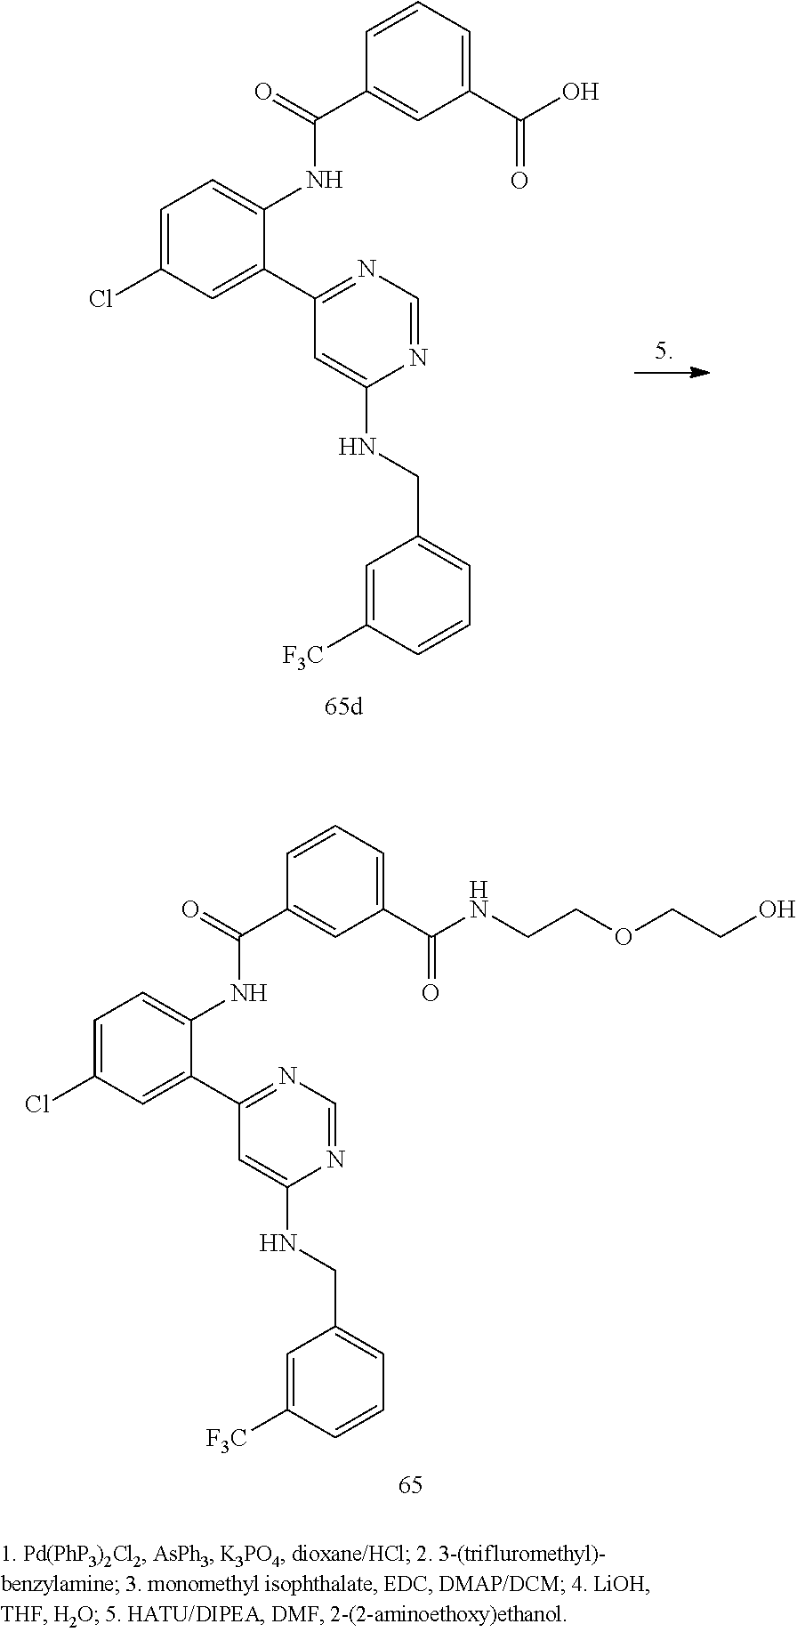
C1=C(Cl)C=C(C2=NC=NC(NCC3=CC=CC([F3C])=C3)=C2)C(NC(C2=CC(C(NCCOCCO)=O)=CC=C2)=O)=C1.C1=C(Cl)C=C(C2=NC=NC(NCC3=CC=CC([F3C])=C3)=C2)C(NC(C2=CC(C(O)=O)=CC=C2)=O)=C1
